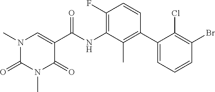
CN1C(=O)N(C)C=C(C(NC2=C(F)C=CC(C3=CC=CC(Br)=C3Cl)=C2C)=O)C1=O
